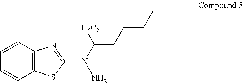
C12=C(C=CC=C1)N=C(N(C([H5C2])CCCC)N)S2
